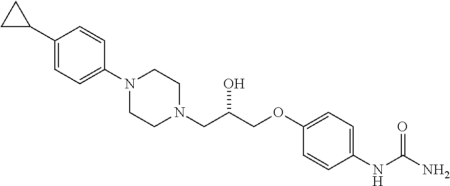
N1(C2=CC=C(C3CC3)C=C2)CCN(CC(COC2=CC=C(NC(N)=O)C=C2)O)CC1
